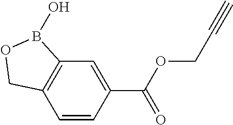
C12=C(C=CC(C(OCC#C)=O)=C1)COB2O
